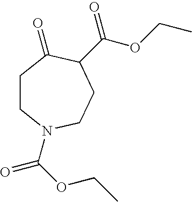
C1CN(C(OCC)=O)CCC(C(OCC)=O)C1=O
